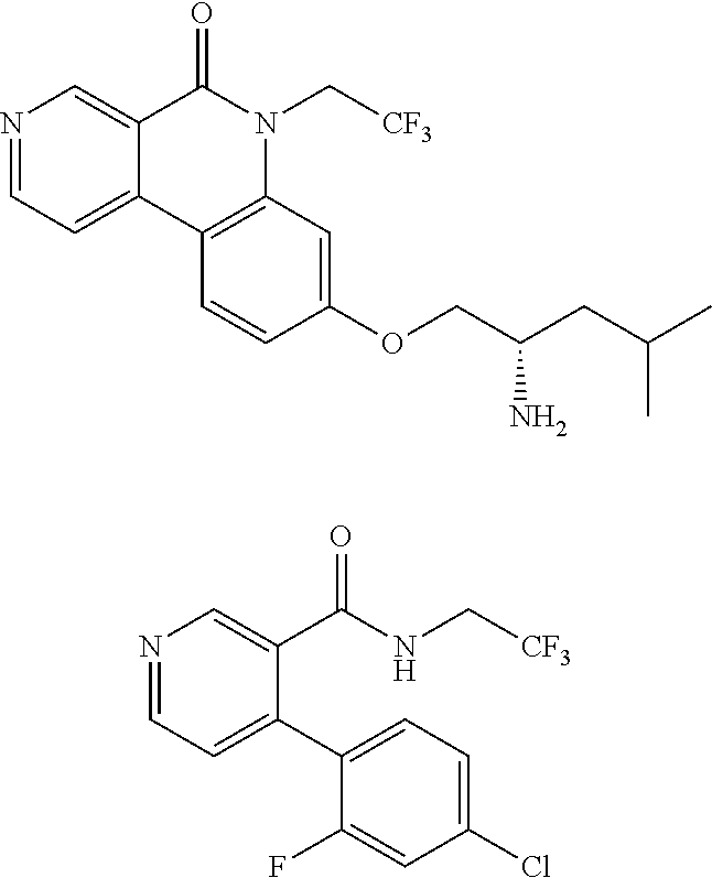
N1=CC=C2C(=C1)C(=O)N(C[CF3])C1=C2C=CC(OCC(CC(C)C)N)=C1.N1=CC=C(C2=CC=C(Cl)C=C2F)C(C(NC[CF3])=O)=C1
